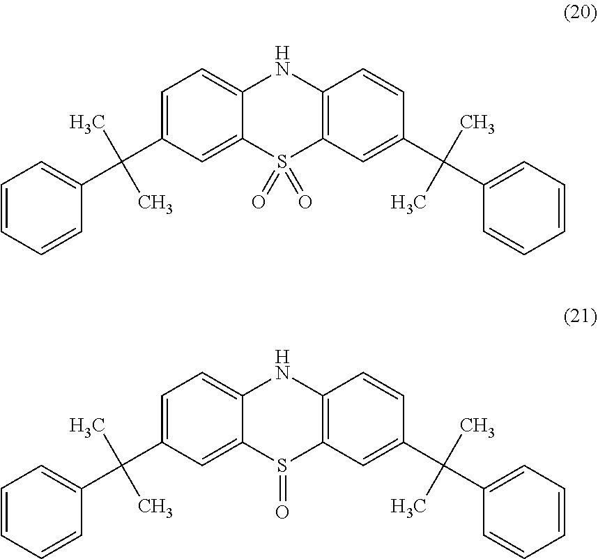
C12=CC=C(C(C3=CC=CC=C3)(C)C)C=C1S(=O)C1=C(N2)C=CC(C(C2=CC=CC=C2)(C)C)=C1.C12=CC=C(C(C3=CC=CC=C3)(C)C)C=C1S(=O)(=O)C1=C(N2)C=CC(C(C2=CC=CC=C2)(C)C)=C1
